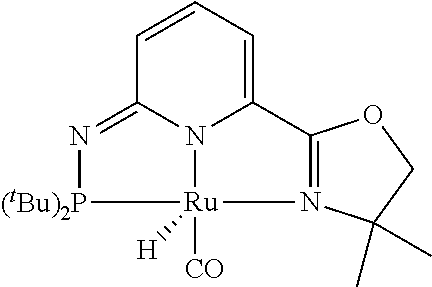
C1=CC=C2N3C1=N[(tBu)2P][Ru]3([CO])([H])N1=C2OCC1(C)C
